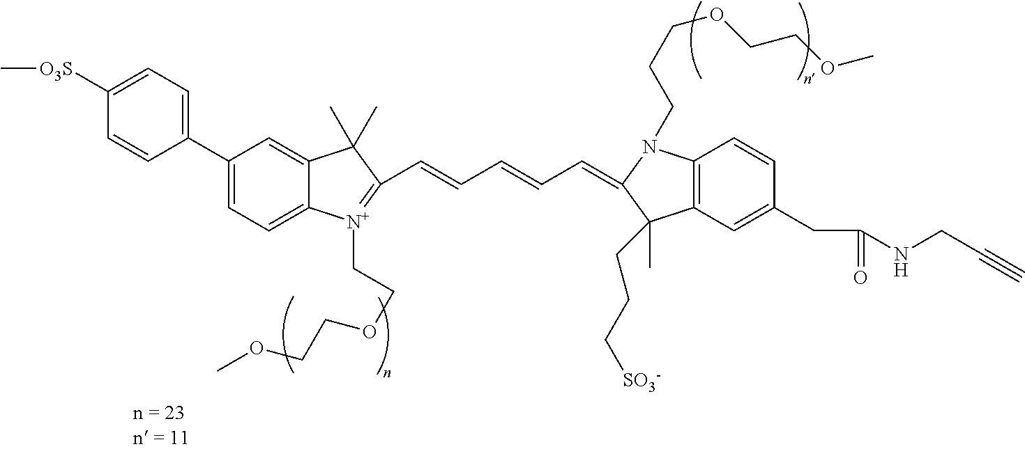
C1(C2=CC=C([O3S]C)C=C2)=CC=C2C(=C1)C(C)(C)C(C=CC=CC=C1N(CCCOCCOC)C3=C(C1(C)CCC[SO3-])C=C(CC(NCC#C)=O)C=C3)=[N+]2CCOCCOC
